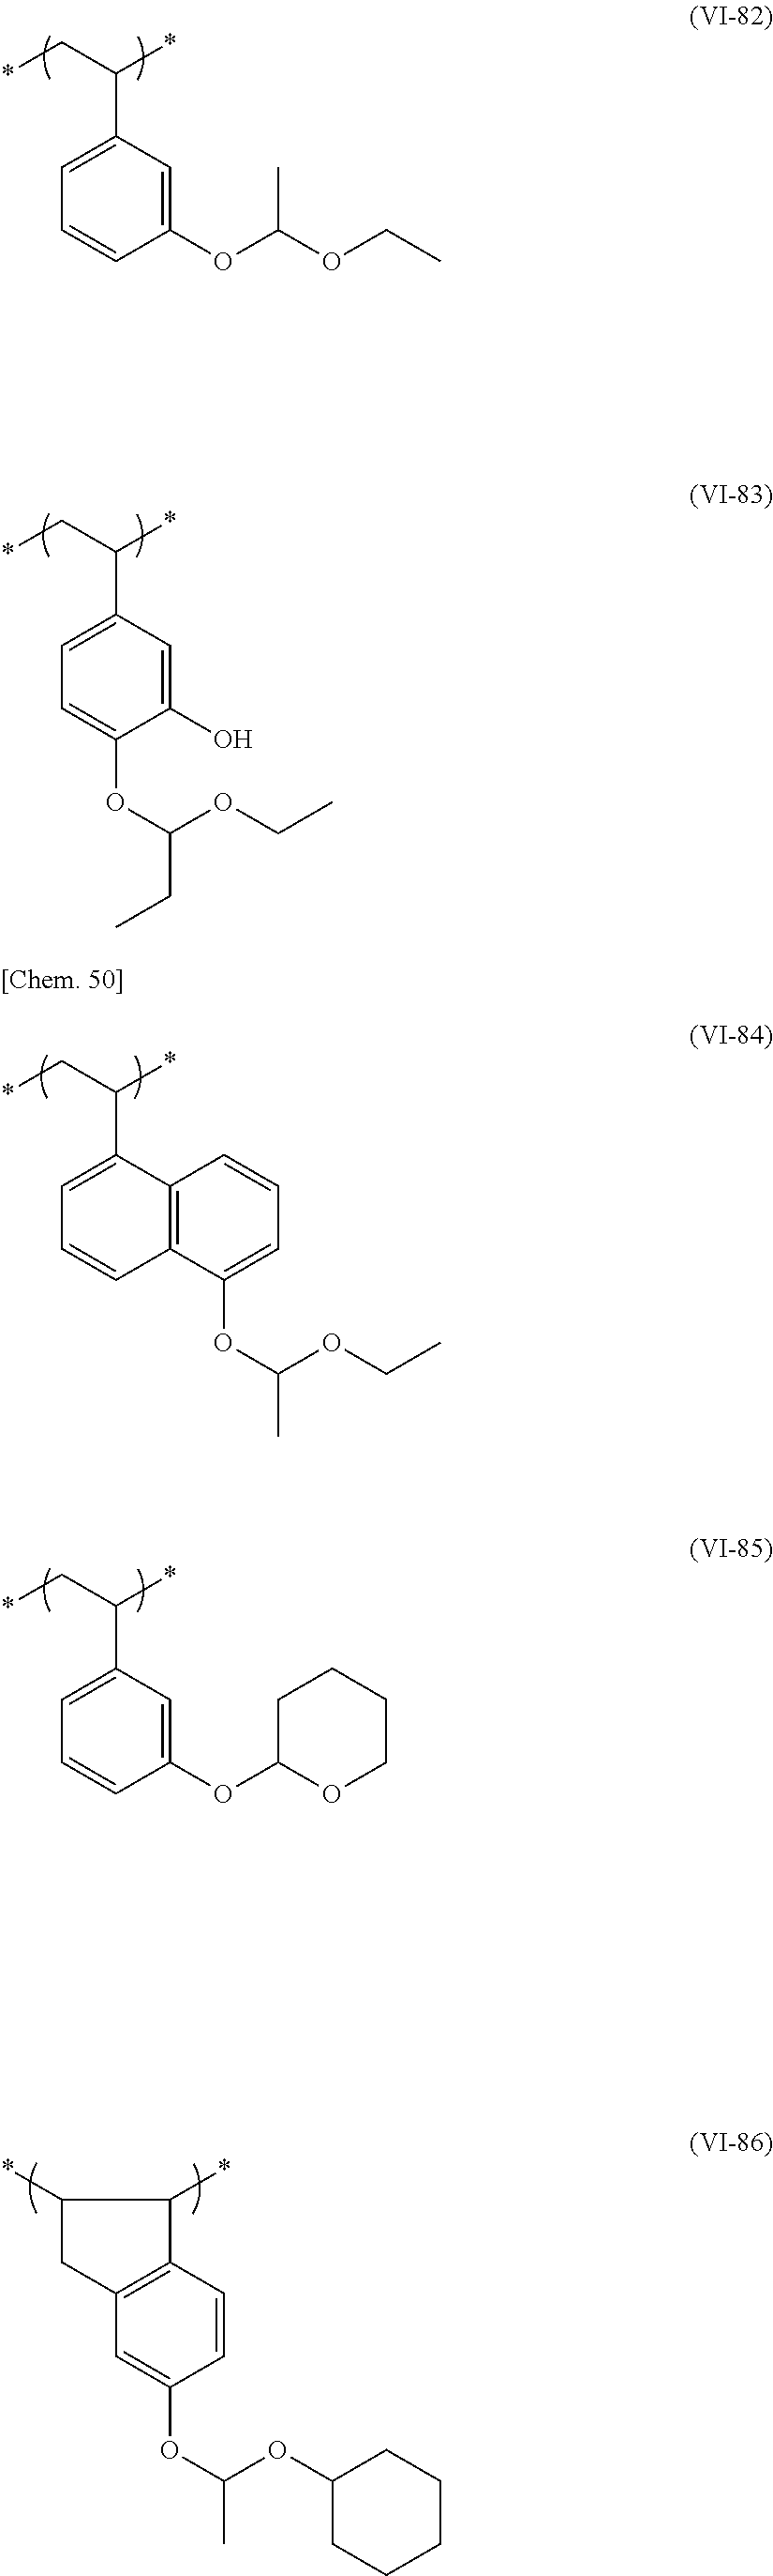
C1=C(OC(OCC)C)C=CC=C1C(C*)*.C1(O)=CC(C(C*)*)=CC=C1OC(OCC)CC.C12=C(C(C(C*)*)=CC=C1)C=CC=C2OC(C)OCC.C1=C(OC2OCCCC2)C=CC=C1C(C*)*.C12=C(C=CC(OC(OC3CCCCC3)C)=C1)C(*)C(*)C2
